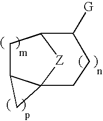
C1C2C3([Z]C1C([G])CC3)C2
